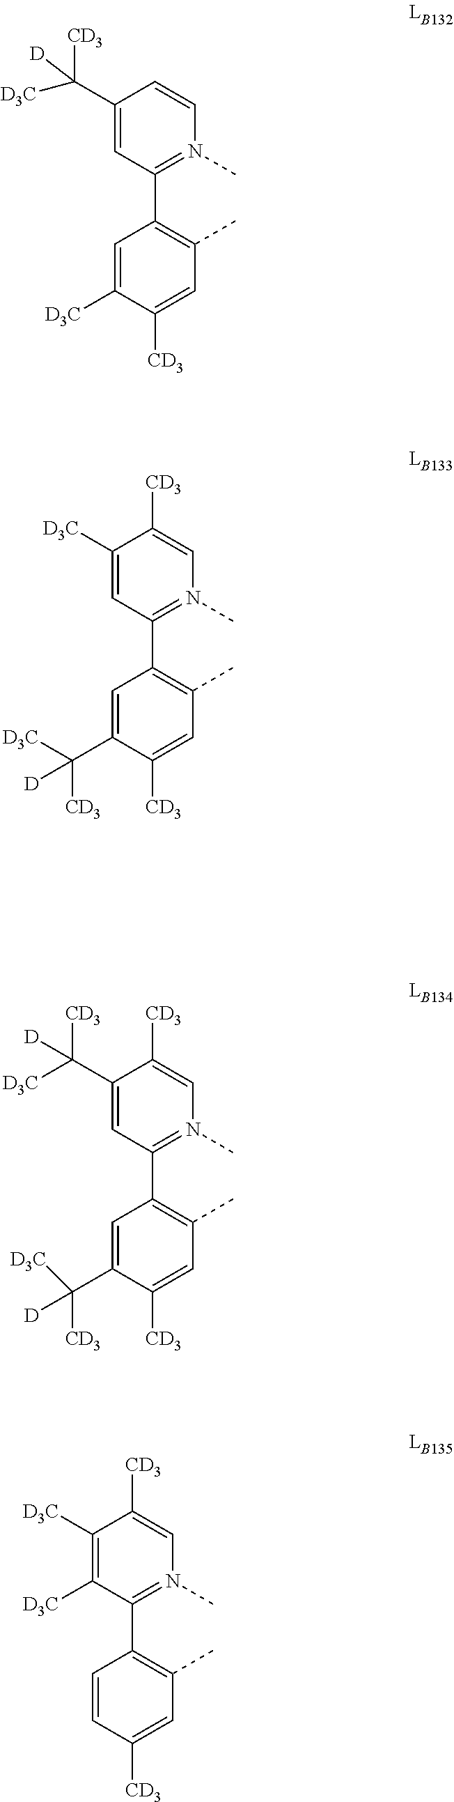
C1=C([D3C])C([CD3])=CC(C)=C1C1=N(C)C=CC(C([D3C])([CD3])[D])=C1.C1=C(C([D3C])([CD3])[D])C([CD3])=CC(C)=C1C1=N(C)C=C([CD3])C([D3C])=C1.C1=C(C([CD3])([D])[D3C])C([CD3])=CC(C)=C1C1=N(C)C=C([CD3])C(C([CD3])([D3C])[D])=C1.C1=CC([CD3])=CC(C)=C1C1=N(C)C=C([CD3])C([D3C])=C1[D3C]
